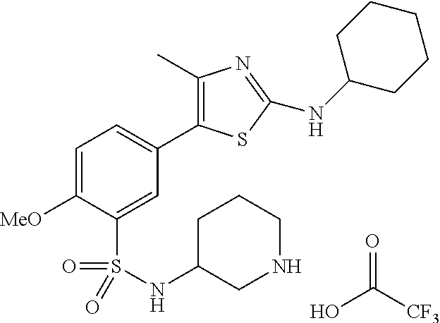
C1(C)=C(C2=CC=C([MeO])C(S(=O)(=O)NC3CNCCC3)=C2)SC(NC2CCCCC2)=N1.OC(=O)[CF3]
